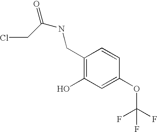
C1(CNC(CCl)=O)=C(O)C=C(OC(F)(F)F)C=C1
